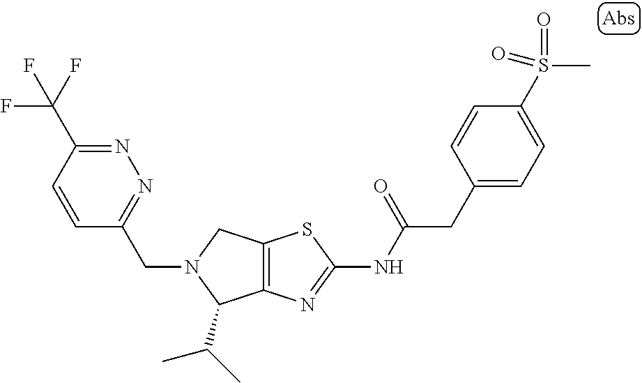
C12=C(N=C(NC(CC3=CC=C(S(C)(=O)=O)C=C3)=O)S1)C(C(C)C)N(CC1=NN=C(C(F)(F)F)C=C1)C2
